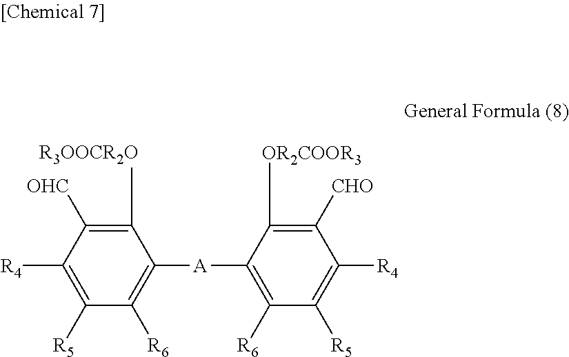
C1([R3OOCR2O])=C([OHC])C([R4])=C([R5])C([R6])=C1[A]C1=C([R6])C([R5])=C([R4])C([CHO])=C1[OR2COOR3]
